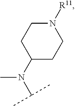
C1CC(N(C)C(C)C)CCN1[R11]
